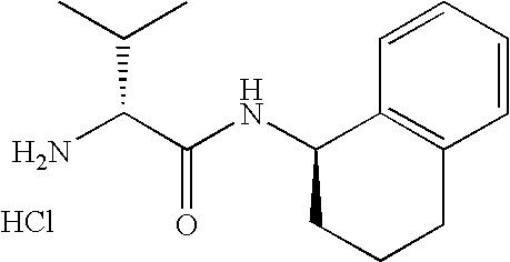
NC(C(NC1CCCC2=C1C=CC=C2)=O)C(C)C.Cl
